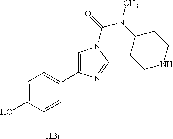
C1=C(O)C=CC(C2=CN(C(=O)N(C3CCNCC3)C)C=N2)=C1.Br
